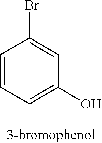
C1=CC=C(O)C=C1Br
